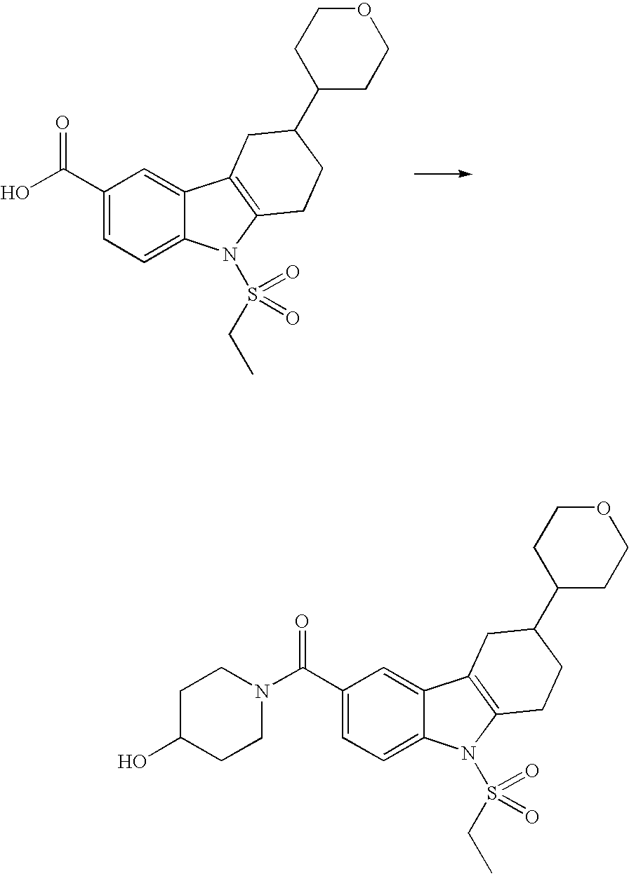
C1(C(=O)N2CCC(O)CC2)=CC=C2C(=C1)C1=C(N2S(CC)(=O)=O)CCC(C2CCOCC2)C1.C1(C(=O)O)=CC=C2C(=C1)C1=C(N2S(CC)(=O)=O)CCC(C2CCOCC2)C1
